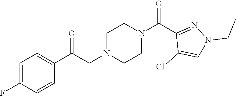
C1=C(F)C=CC(C(CN2CCN(C(C3=NN(CC)C=C3Cl)=O)CC2)=O)=C1
